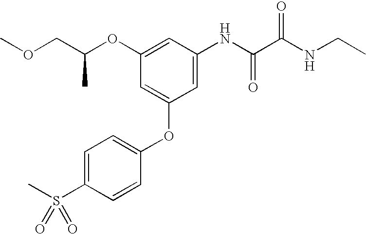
O(CC(OC1=CC(NC(C(NCC)=O)=O)=CC(OC2=CC=C(S(C)(=O)=O)C=C2)=C1)C)C
